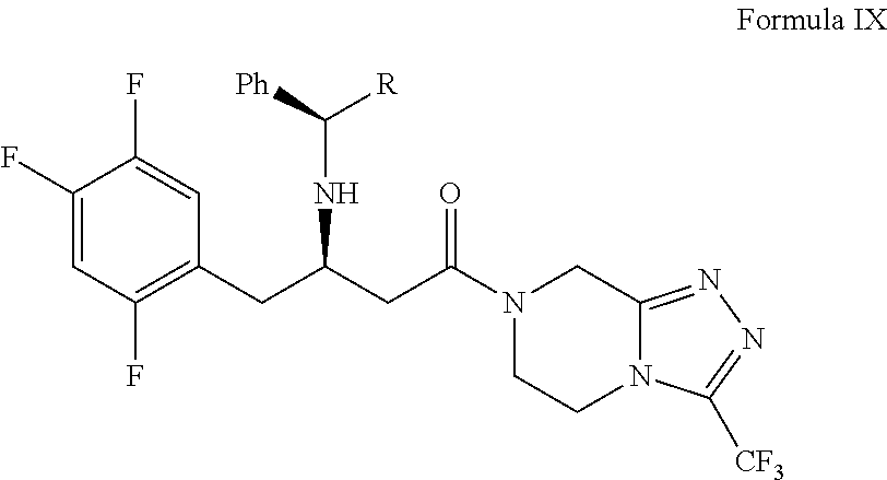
C1(F)=CC(F)=C(CC(CC(N2CCN3C(=NN=C3[CF3])C2)=O)NC([R])[Ph])C=C1F
